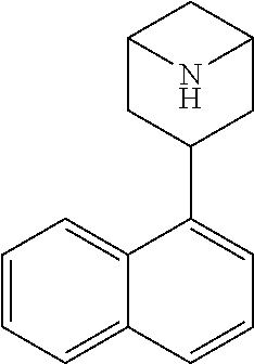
C12=CC=CC=C1C(C1CC3CC(C1)N3)=CC=C2
